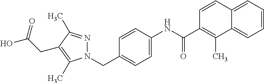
N1(CC2=CC=C(NC(C3=C(C)C4=CC=CC=C4C=C3)=O)C=C2)N=C(C)C(CC(O)=O)=C1C
